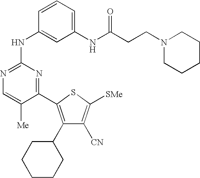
C1=CC(NC2=NC=C([Me])C(C3=C(C4CCCCC4)C([CN])=C([SMe])S3)=N2)=CC(NC(CCN2CCCCC2)=O)=C1
